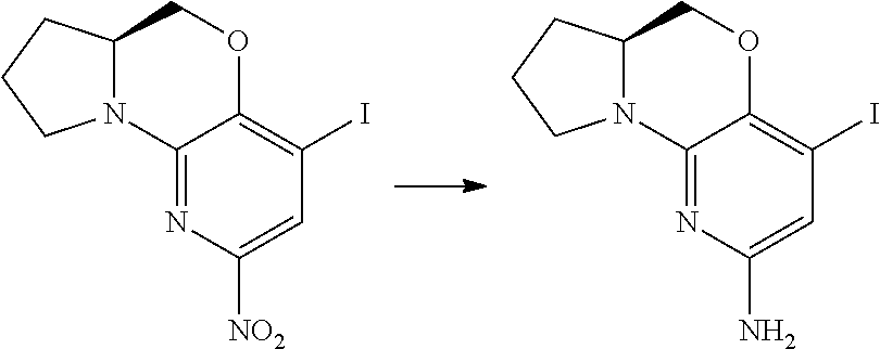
C12=NC([NO2])=CC(I)=C1OCC1N2CCC1.C12=NC(N)=CC(I)=C1OCC1N2CCC1
